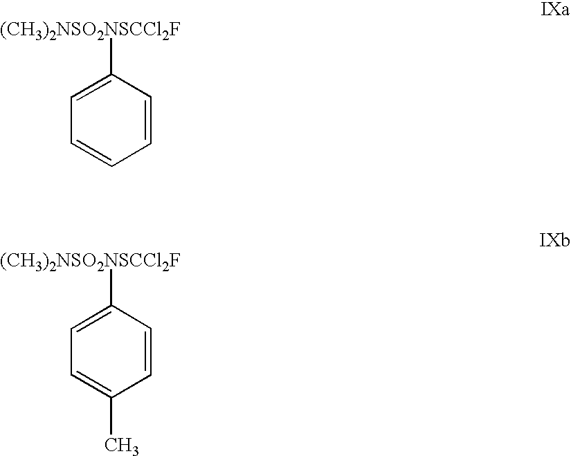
C1=CC([(CH3)2NSO2NSCCl2F])=CC=C1.C1=CC([(CH3)2NSO2NSCCl2F])=CC=C1C
